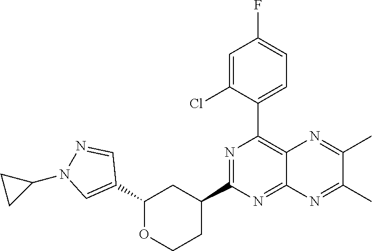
C1(C2=CC=C(F)C=C2Cl)=C2C(=NC(C3CCOC(C4=CN(C5CC5)N=C4)C3)=N1)N=C(C)C(C)=N2
